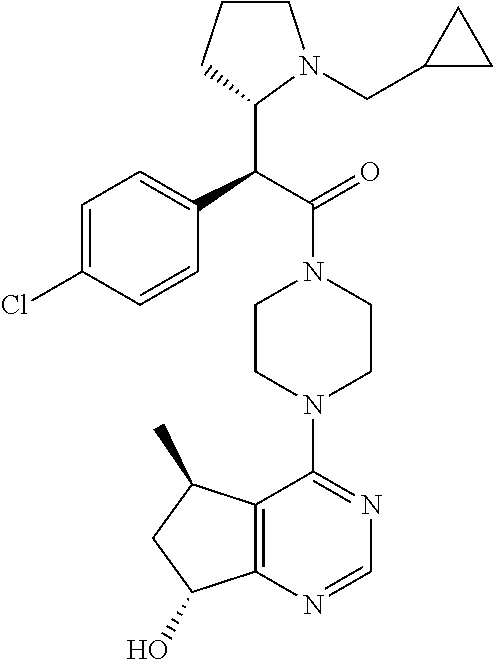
C(C(=O)N1CCN(C2=NC=NC3=C2C(C)CC3O)CC1)(C1N(CC2CC2)CCC1)C1=CC=C(Cl)C=C1
